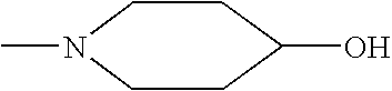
C1N(C)CCC(O)C1
